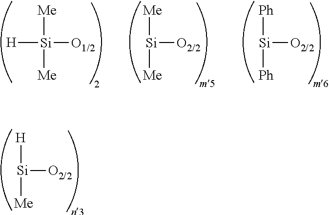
[H][Si]([O2/2])[Me].[Me][Si]([O2/2])[Me].[Me][Si]([H])([O1/2])[Me].[Ph][Si]([O2/2])[Ph]
